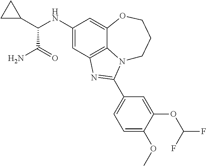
C1(NC(C2CC2)C(N)=O)=CC2=C3C(=C1)OCCCN3C(C1=CC=C(OC)C(OC(F)F)=C1)=N2
